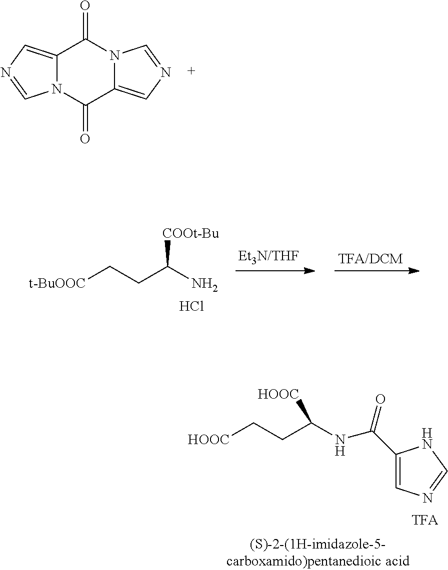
C12=CN=CN1C(=O)C1=CN=CN1C2=O.[HOOC]CCC(NC(C1=CN=CN1)=O)[HOOC].[t-BuOOC]CCC(N)[COOt-Bu].Cl
